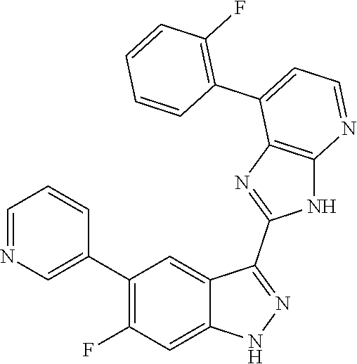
C1=NC=C(C2=C(F)C=C3C(=C2)C(C2=NC4=C(N2)N=CC=C4C2=C(F)C=CC=C2)=NN3)C=C1
